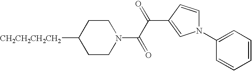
C1CN(C(C(=O)C2=CN(C3=CC=CC=C3)C=C2)=O)CCC1[CH2CH2CH2CH2]
